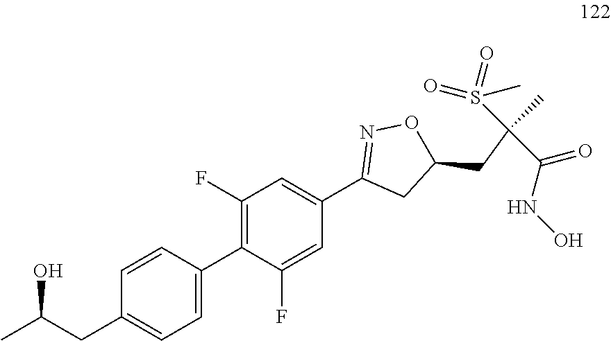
CC(CC1=CC=C(C2=C(F)C=C(C3=NOC(CC(C(=O)NO)(S(=O)(C)=O)C)C3)C=C2F)C=C1)O
